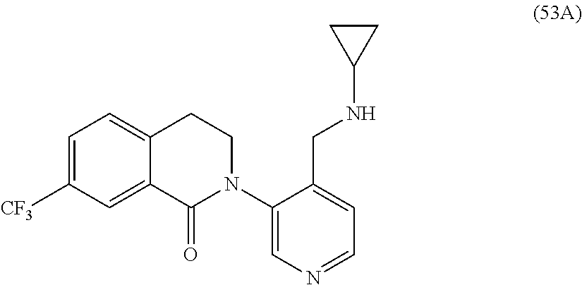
C1=C([CF3])C=C2C(=C1)CCN(C1=CN=CC=C1CNC1CC1)C2=O
